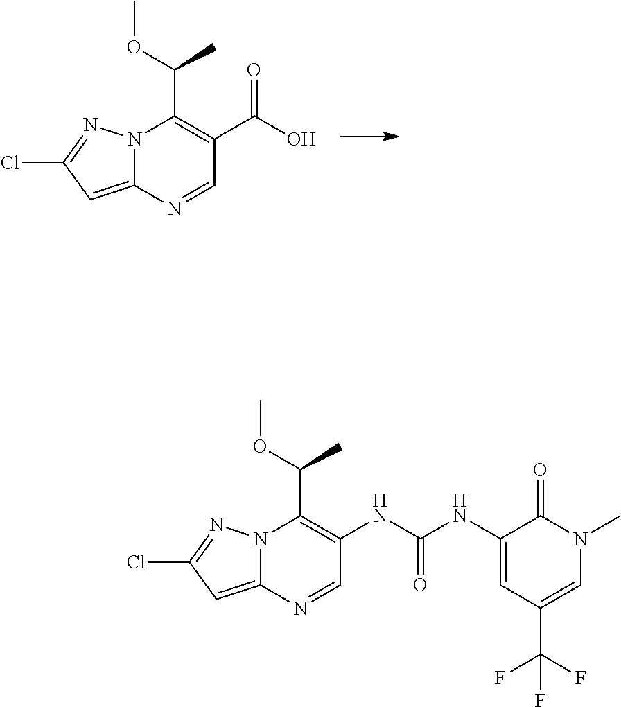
N12C(=CC(Cl)=N1)N=CC(C(O)=O)=C2C(OC)C.N12C(=CC(Cl)=N1)N=CC(NC(NC1=CC(C(F)(F)F)=CN(C)C1=O)=O)=C2C(OC)C
